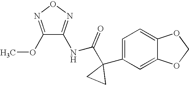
C1(OC)=NON=C1NC(C1(C2=CC=C3C(=C2)OCO3)CC1)=O
